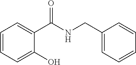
C1=CC=C(O)C(C(NCC2=CC=CC=C2)=O)=C1
